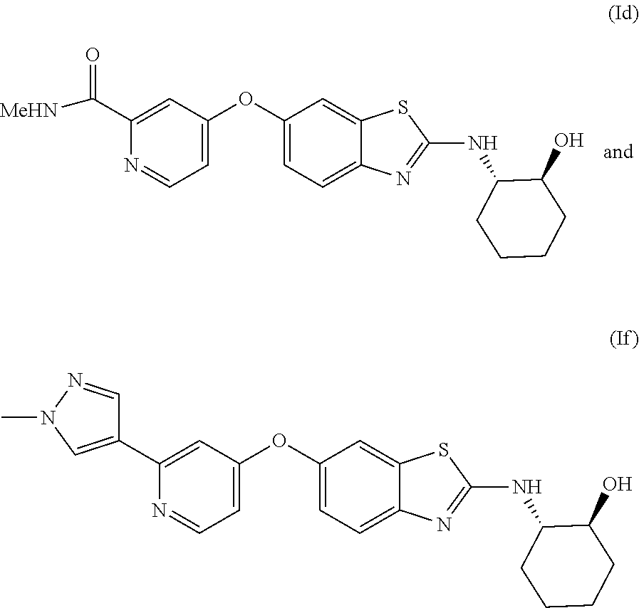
C(C1=CC(OC2=CC=C3C(=C2)SC(NC2C(O)CCCC2)=N3)=CC=N1)(=O)[MeHN].C1(C2=CC(OC3=CC=C4C(=C3)SC(NC3C(O)CCCC3)=N4)=CC=N2)=CN(C)N=C1
